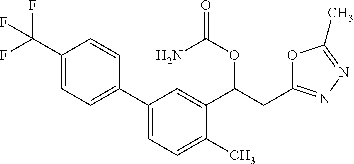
C1(C2=CC=C(C)C(C(CC3=NN=C(C)O3)OC(=O)N)=C2)=CC=C(C(F)(F)F)C=C1
